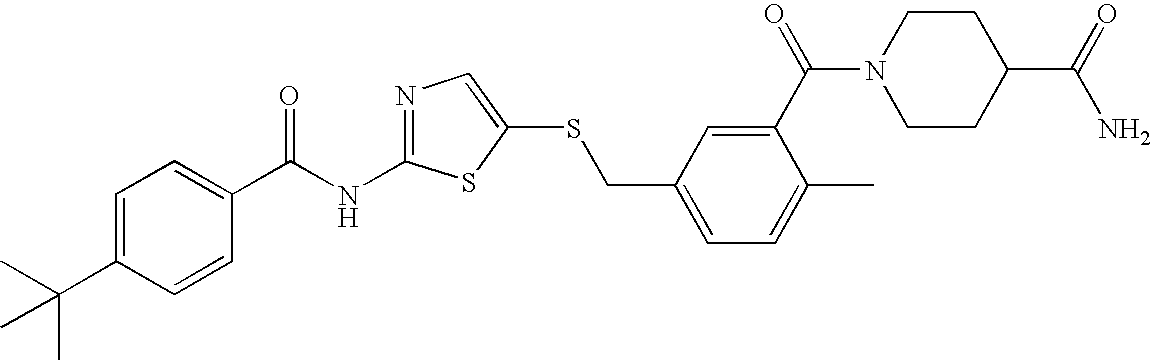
C1=C(C(C)(C)C)C=CC(C(NC2=NC=C(SCC3=CC=C(C)C(C(=O)N4CCC(C(=O)N)CC4)=C3)S2)=O)=C1
